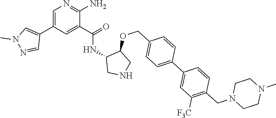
C1=C(C2=CN(C)N=C2)C=C(C(=O)NC2CNCC2OCC2=CC=C(C3=CC([F3C])=C(CN4CCN(C)CC4)C=C3)C=C2)C(N)=N1
